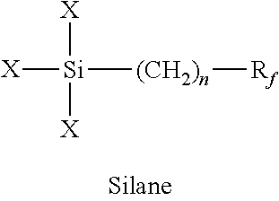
[X][Si]([(CH2)n][Rf])([X])[X]
